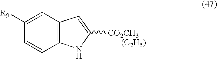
C1([R9])=CC2=C(C=C1)NC([CO2CH3      (C2H5)])=C2
